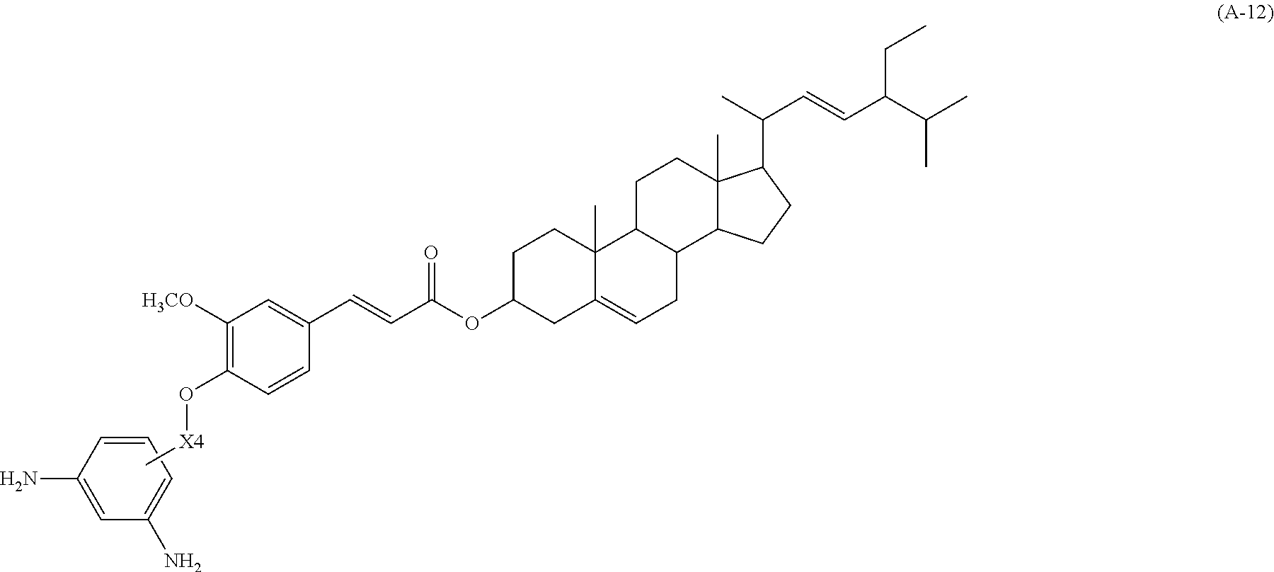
C1C(OC(C=CC2=CC([H3CO])=C(O[X4]C)C=C2)=O)CC2=CCC3C(C2(C)C1)CCC1(C)C3CCC1C(C)C=CC(C(C)C)CC.C1=C(N)C=CC=C1N
